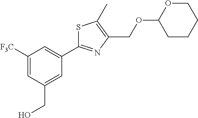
O(CC1=C(C)SC(C2=CC([F3C])=CC(CO)=C2)=N1)C1CCCCO1
